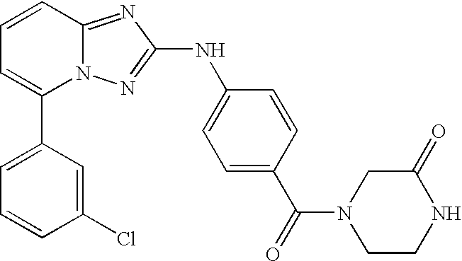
C1(C2=CC=CC3=NC(NC4=CC=C(C(=O)N5CCNC(=O)C5)C=C4)=NN23)=CC=CC(Cl)=C1
